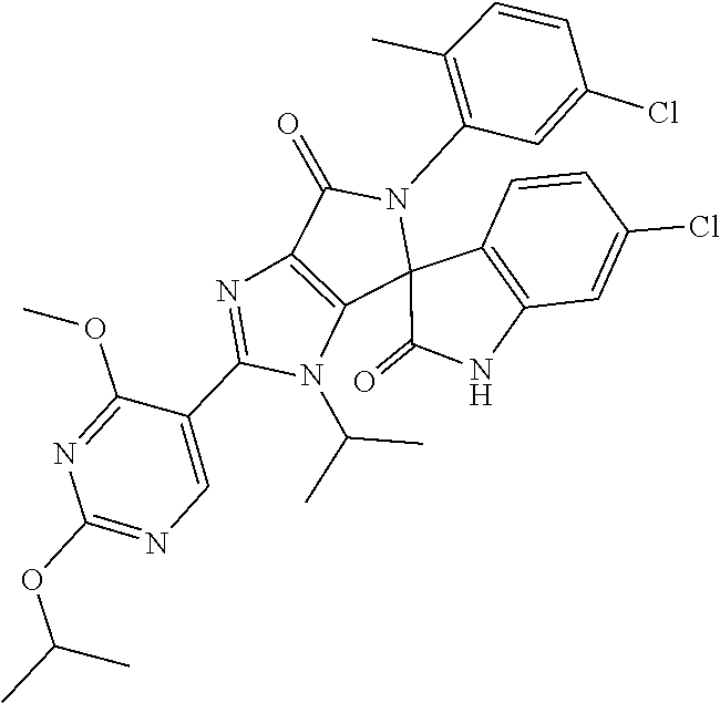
N1(C(C)C)C(C2=CN=C(OC(C)C)N=C2OC)=NC2=C1C1(C3=C(C=C(Cl)C=C3)NC1=O)N(C1=C(C)C=CC(Cl)=C1)C2=O
